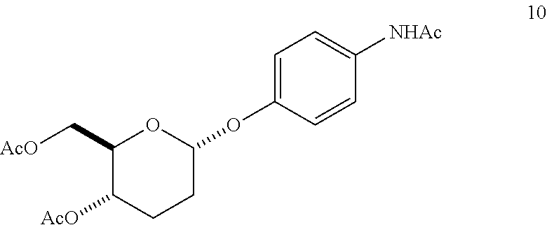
C1(C[AcO])C([AcO])CCC(OC2=CC=C([NHAc])C=C2)O1
